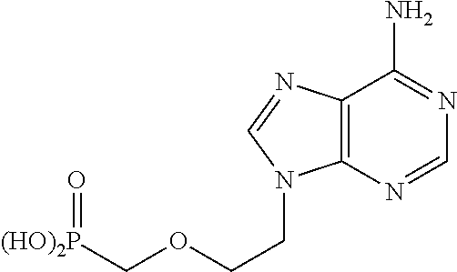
C12=C(N=CN=C1N)N(CCOC[(HO)2P]=O)C=N2
